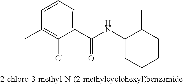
C1=CC(C)=C(Cl)C(C(NC2CCCCC2C)=O)=C1
